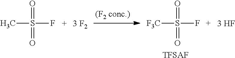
CS(F)(=O)=O.[F3C]S(F)(=O)=O.[TFSAF]
